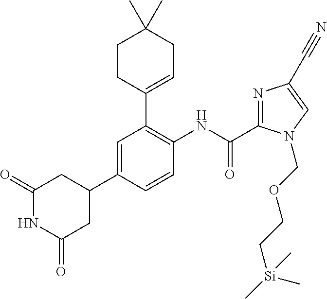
C1(=O)NC(=O)CC(C2=CC(C3=CCC(C)(C)CC3)=C(NC(C3=NC(C#N)=CN3COCC[Si](C)(C)C)=O)C=C2)C1
